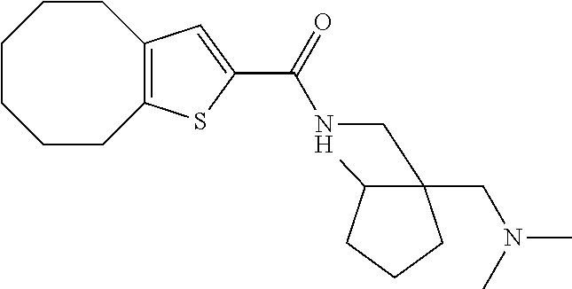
C1CCCC2=C(CC1)C=C(C(=O)NCC1(CN(C)C)C(C)CCC1)S2
